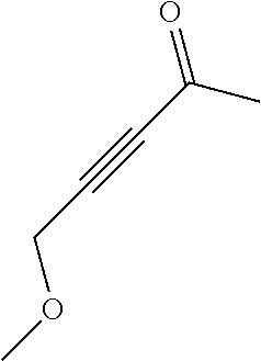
C(C(C)=O)#CCOC
